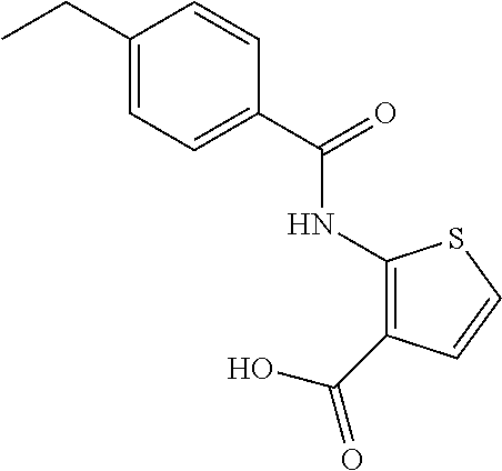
C1(CC)=CC=C(C(=O)NC2=C(C(O)=O)C=CS2)C=C1
